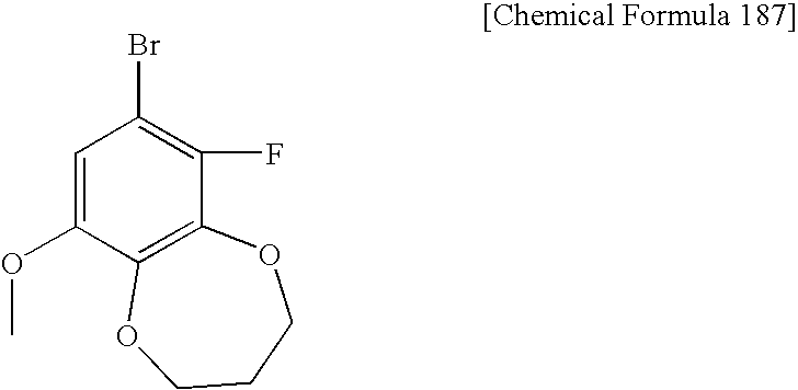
C1=C(OC)C2=C(C(F)=C1Br)OCCCO2
